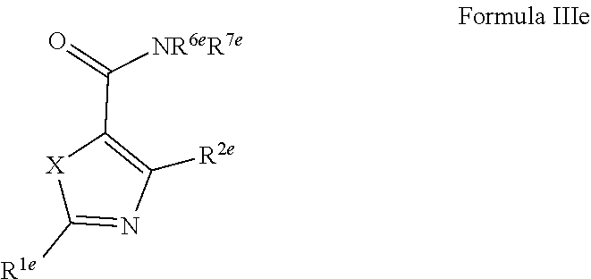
[R2e]C1=C(C(=O)[NR6eR7e])[X]C([R1e])=N1
